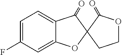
C1=C(F)C=C2C(=C1)C(=O)C1(O2)C(=O)OCC1
